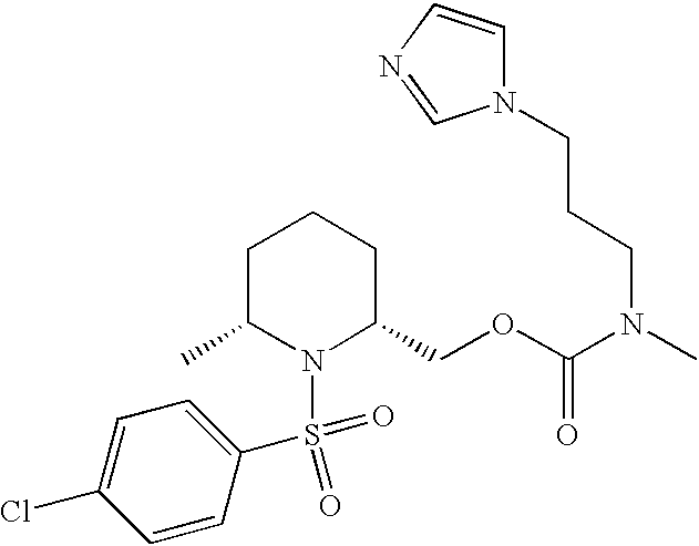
C1=CC(S(=O)(=O)N2C(COC(N(C)CCCN3C=CN=C3)=O)CCCC2C)=CC=C1Cl
